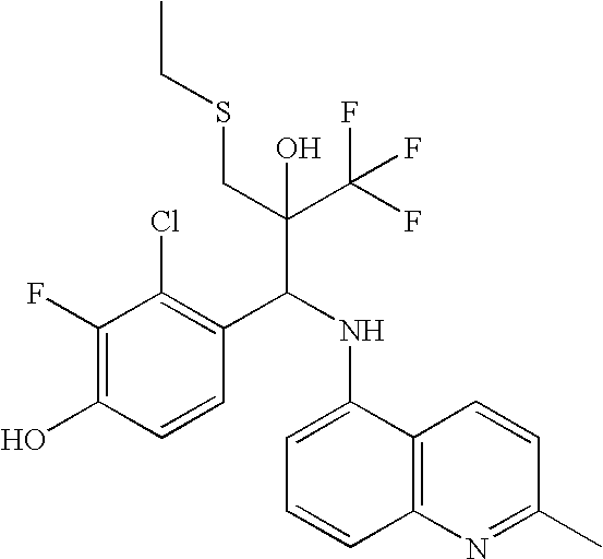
C1(F)=C(O)C=CC(C(NC2=CC=CC3=C2C=CC(C)=N3)C(C(F)(F)F)(CSCC)O)=C1Cl
